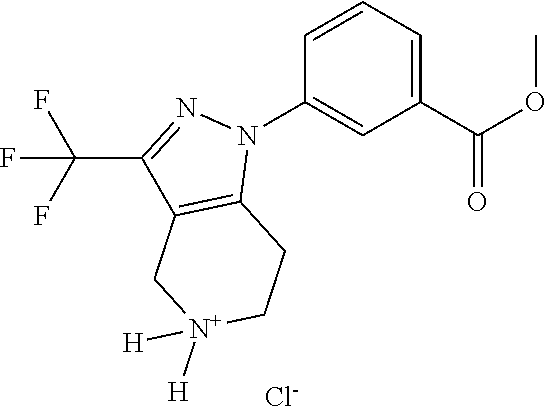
C1(C(OC)=O)=CC=CC(N2N=C(C(F)(F)F)C3=C2CC[N+]([H])(O)C3)=C1.[Cl-]
